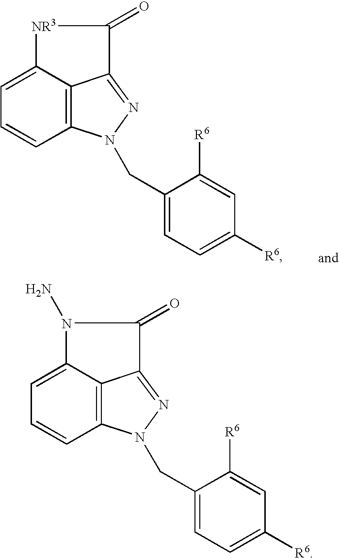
C12=C3C(=CC=C1)[NR3]C(=O)C3=NN2CC1=CC=C([R6])C=C1[R6].C12=C3C(=CC=C1)N(N)C(=O)C3=NN2CC1=CC=C([R6])C=C1[R6]
